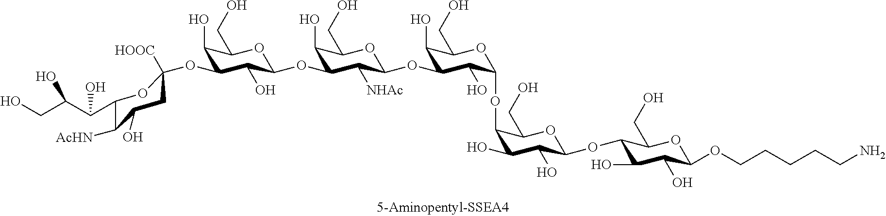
C1(O)C(OC2C([NHAc])C(OC3C(O)C(OC4([HOOC])CC(O)C([AcHN])C(C(C(CO)O)O)O4)C(O)C(CO)O3)C(O)C(CO)O2)C(O)C(OC2C(O)C(O)C(OC3C(O)C(O)C(OCCCCCN)OC3CO)OC2CO)OC1CO
